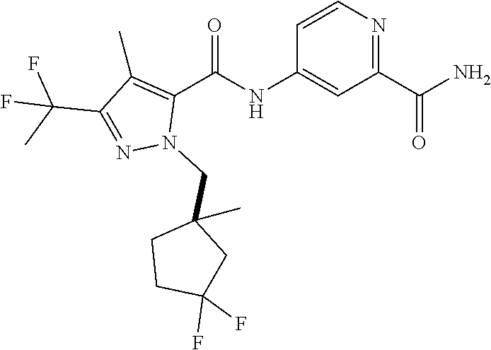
C1=CN=C(C(N)=O)C=C1NC(C1=C(C)C(C(C)(F)F)=NN1CC1(C)CCC(F)(F)C1)=O
